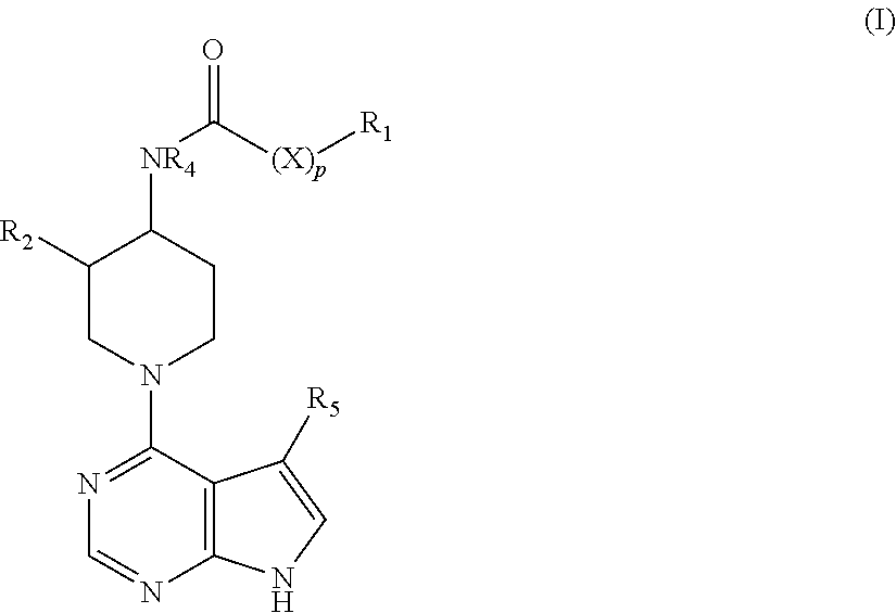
C12=C(C(N3CCC([NR4]C([(X)p][R1])=O)C([R2])C3)=NC=N1)C([R5])=CN2
